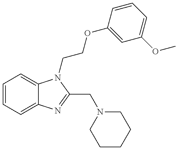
C1=CC=C2C(=C1)N(CCOC1=CC(OC)=CC=C1)C(CN1CCCCC1)=N2
